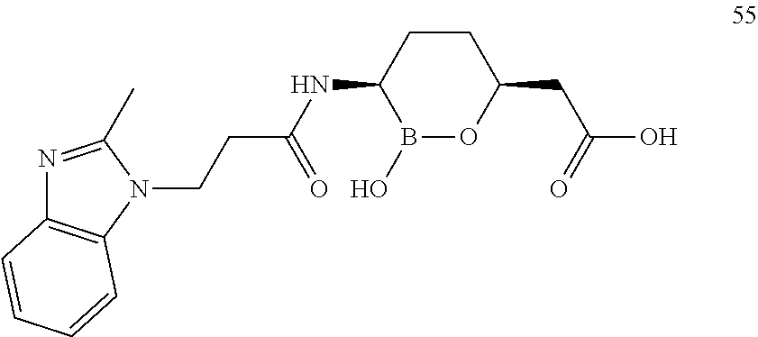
N1=C(C)N(CCC(NC2B(O)OC(CC(O)=O)CC2)=O)C2=C1C=CC=C2
